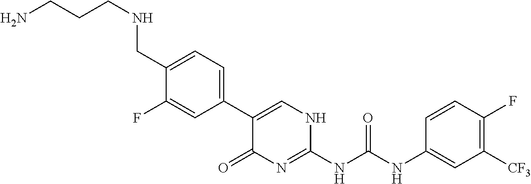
C1(C2=CC=C(CNCCCN)C(F)=C2)=CNC(NC(NC2=CC([CF3])=C(F)C=C2)=O)=NC1=O
